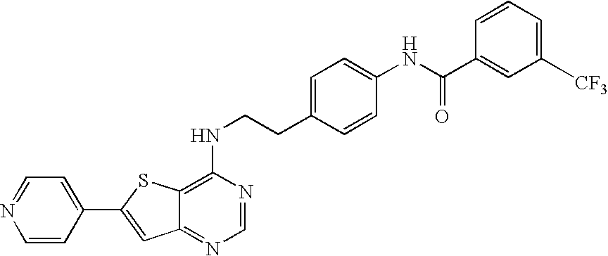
C1(NCCC2=CC=C(NC(C3=CC([CF3])=CC=C3)=O)C=C2)=C2C(=NC=N1)C=C(C1=CC=NC=C1)S2
